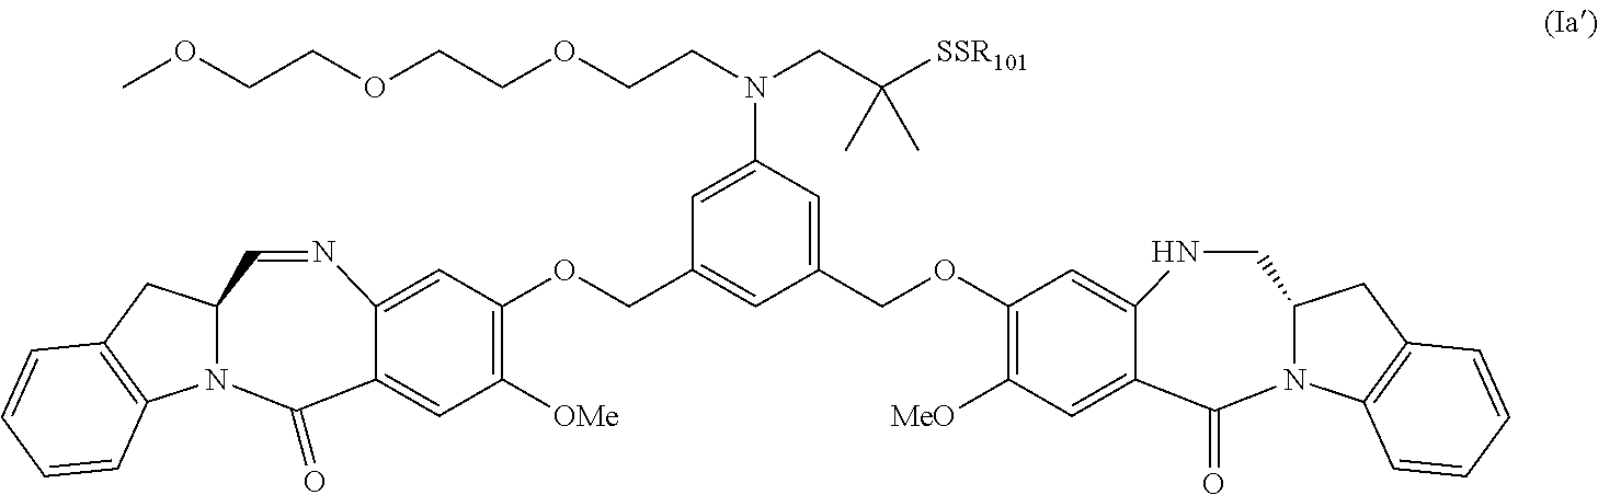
C(C1=CC(COC2=C([MeO])C=C3C(=C2)NCC2N(C3=O)C3=C(C2)C=CC=C3)=CC(N(CCOCCOCCOC)CC([SSR101])(C)C)=C1)OC1=C([OMe])C=C2C(=C1)N=CC1N(C2=O)C2=C(C1)C=CC=C2
